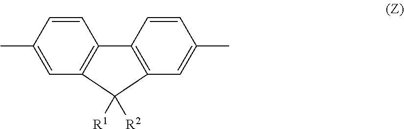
C1=CC(C)=CC2=C1C1=C(C=C(C)C=C1)C2([R1])[R2]
